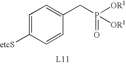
C1=C([etcS])C=CC(CP([OR1])([OR1])=O)=C1
